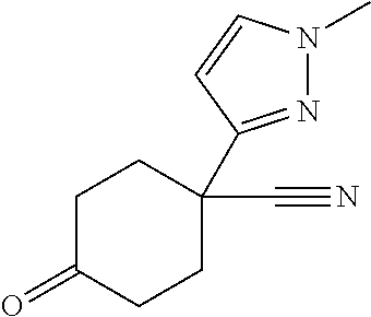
C1C(=O)CCC(C2=NN(C)C=C2)(C#N)C1
